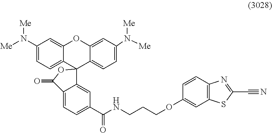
C1(N([Me])[Me])=CC=C2C(=C1)OC1=CC(N([Me])[Me])=CC=C1C21C2=CC(C(NCCCOC3=CC4=C(C=C3)N=C(C#N)S4)=O)=CC=C2C(=O)O1
